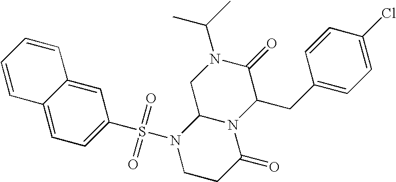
C12=CC=C(S(N3CCC(=O)N4C3CN(C(C)C)C(=O)C4CC3=CC=C(Cl)C=C3)(=O)=O)C=C1C=CC=C2
